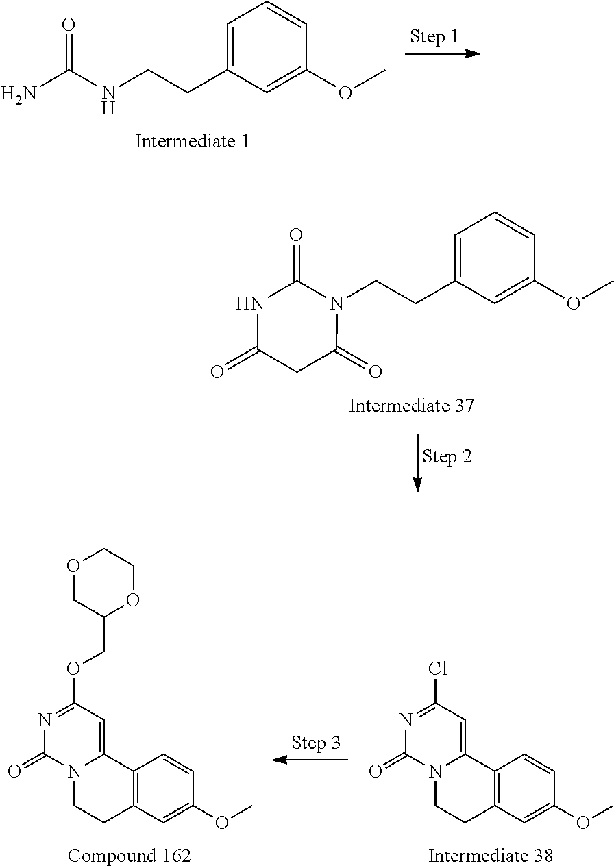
C1=C(CCNC(=O)N)C=C(OC)C=C1.C1=C(CCN2C(=O)NC(=O)CC2=O)C=C(OC)C=C1.C12=C(C=C(OC)C=C1)CCN1C2=CC(OCC2COCCO2)=NC1=O.C12=C(C=C(OC)C=C1)CCN1C2=CC(Cl)=NC1=O
